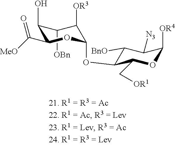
C1([OBn])C(O)C(C([MeO])=O)OC(OC2C(C[OR1])OC([OR4])C([N3])C2[BnO])C1[OR3]
